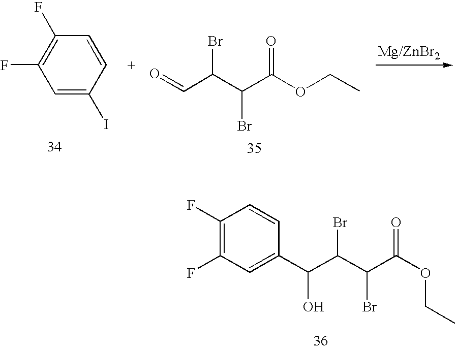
C1=C(I)C=CC(F)=C1F.O=CC(C(C(OCC)=O)Br)Br.C(C(C(C(OCC)=O)Br)Br)(C1=CC(F)=C(F)C=C1)O
